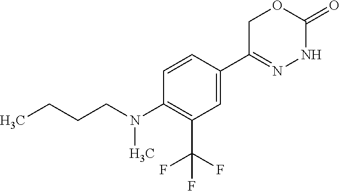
CCCCN(C1=C(C(F)(F)F)C=C(C2=NNC(=O)OC2)C=C1)C
